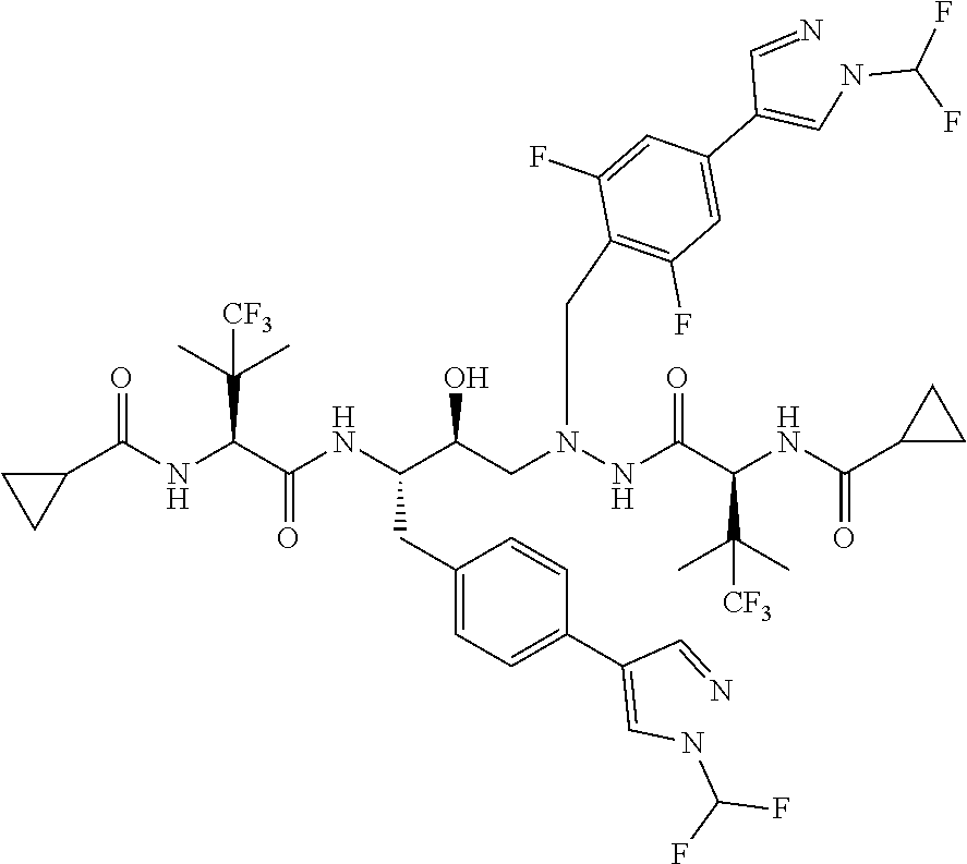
C1(C(NC(C(NC(C(CN(NC(C(NC(C2CC2)=O)C(C)(C)[CF3])=O)CC2=C(F)C=C(C(=CNC(F)F)C=N)C=C2F)O)CC2=CC=C(C(=CNC(F)F)C=N)C=C2)=O)C(C)(C)[CF3])=O)CC1
